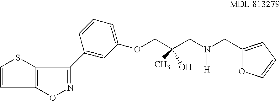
O1N=C(C2=CC(OCC(CN(CC3=CC=CO3)[H])(C)O)=CC=C2)C2=C1C=CS2
